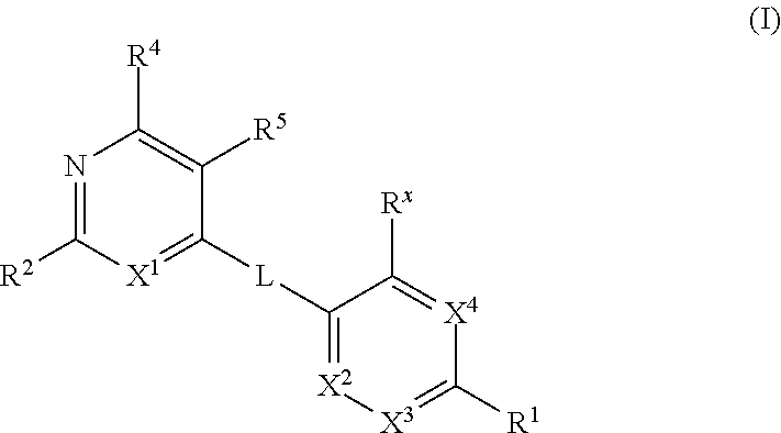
N1=C([R2])[X1]=C([L]C2=[X2][X3]=C([R1])[X4]=C2[Rx])C([R5])=C1[R4]
